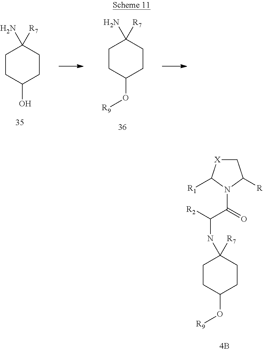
C1CC(O[R9])CCC1(N)[R7].C1CC(O)CCC1(N)[R7].C1CC(O[R9])CCC1(NC([R2])C(=O)N1C([R])C[X]C1[R1])[R7]
